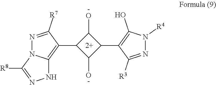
[-].[-].OC1C(C2=C(O)N([R4])N=C2[R3])C(O)C1C1=C2N(N=C1[R7])C([R8])=NN2
